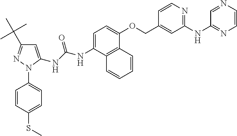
C1=C(NC(NC2=CC(C(C)(C)C)=NN2C2=CC=C(SC)C=C2)=O)C2=C(C(OCC3=CC(NC4=NC=CN=C4)=NC=C3)=C1)C=CC=C2
